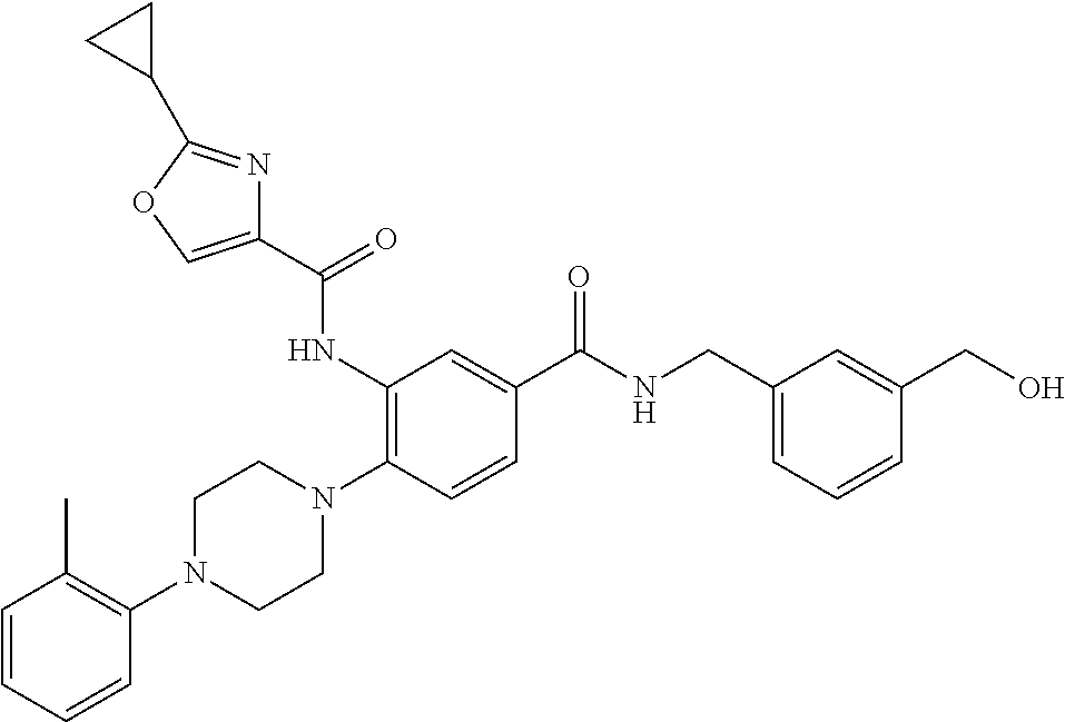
C1=CC=CC(N2CCN(C3=C(NC(C4=COC(C5CC5)=N4)=O)C=C(C(NCC4=CC=CC(CO)=C4)=O)C=C3)CC2)=C1C
